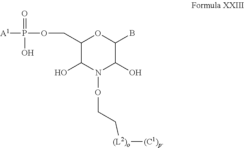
[A1]P(OCC1OC(B)C(O)N(OCC[(L2)o][(C1)p])C1O)(=O)O
